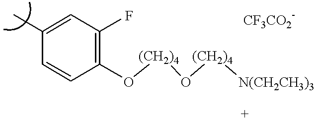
C1(C)=CC(F)=C(O[(CH2)4]O[(CH2)4][N(CH2CH3)3])C=C1
